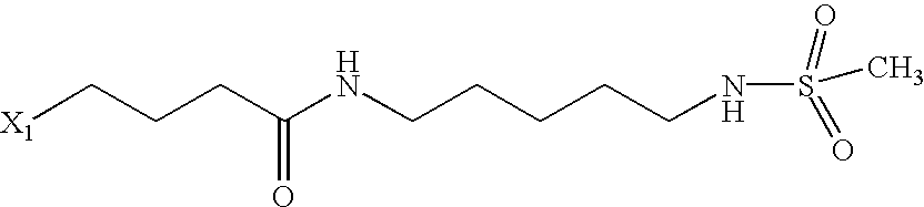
[X1]CCCC(NCCCCCNS(=O)(=O)C)=O
